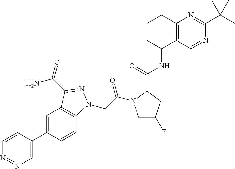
C1=CC(C2=CC3=C(C=C2)N(CC(=O)N2CC(F)CC2C(NC2C4=C(CCC2)N=C(C(C)(C)C)N=C4)=O)N=C3C(N)=O)=CN=N1
